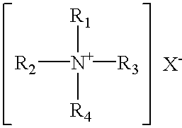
[X-].[R1][N+]([R2])([R3])[R4]
